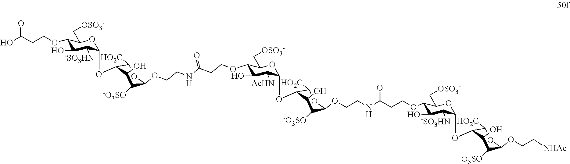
OC(CCOC1C(O)C([-SO3HN])C(OC2C([HO2C])OC(OCCNC(CCOC3C(O)C([AcHN])C(OC4C([HO2C])OC(OCCNC(CCOC5C(O)C([-SO3HN])C(OC6C([HO2C])OC(OCC[NHAc])C([-O3SO])C6O)OC5C[OSO3-])=O)C([-O3SO])C4O)OC3C[OSO3-])=O)C([-O3SO])C2O)OC1C[OSO3-])=O
